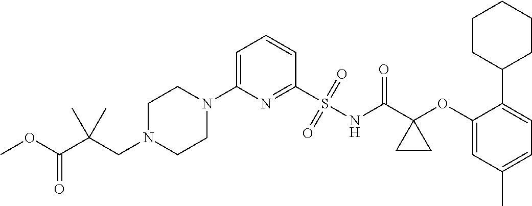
C1(N2CCN(CC(C(=O)OC)(C)C)CC2)=CC=CC(S(=O)(=O)NC(C2(OC3=CC(C)=CC=C3C3CCCCC3)CC2)=O)=N1
